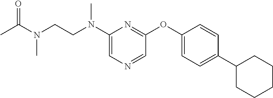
C1(N(CCN(C(C)=O)C)C)=CN=CC(OC2=CC=C(C3CCCCC3)C=C2)=N1
